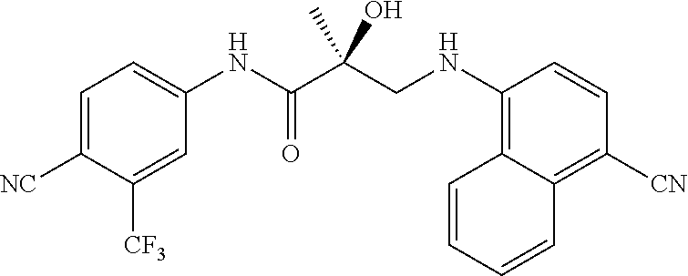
C1=C([NC])C([CF3])=CC(NC(C(CNC2=C3C(=C([CN])C=C2)C=CC=C3)(O)C)=O)=C1
